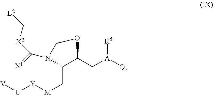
C1(C[M][Y][U][V])C(C[A]([Q])[R5])OCN1C(=[X1])[X2]C[L2]
